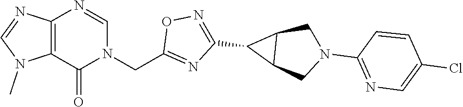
C12=C(N=CN(CC3=NC(C4C5C4CN(C4=NC=C(Cl)C=C4)C5)=NO3)C1=O)N=CN2C
